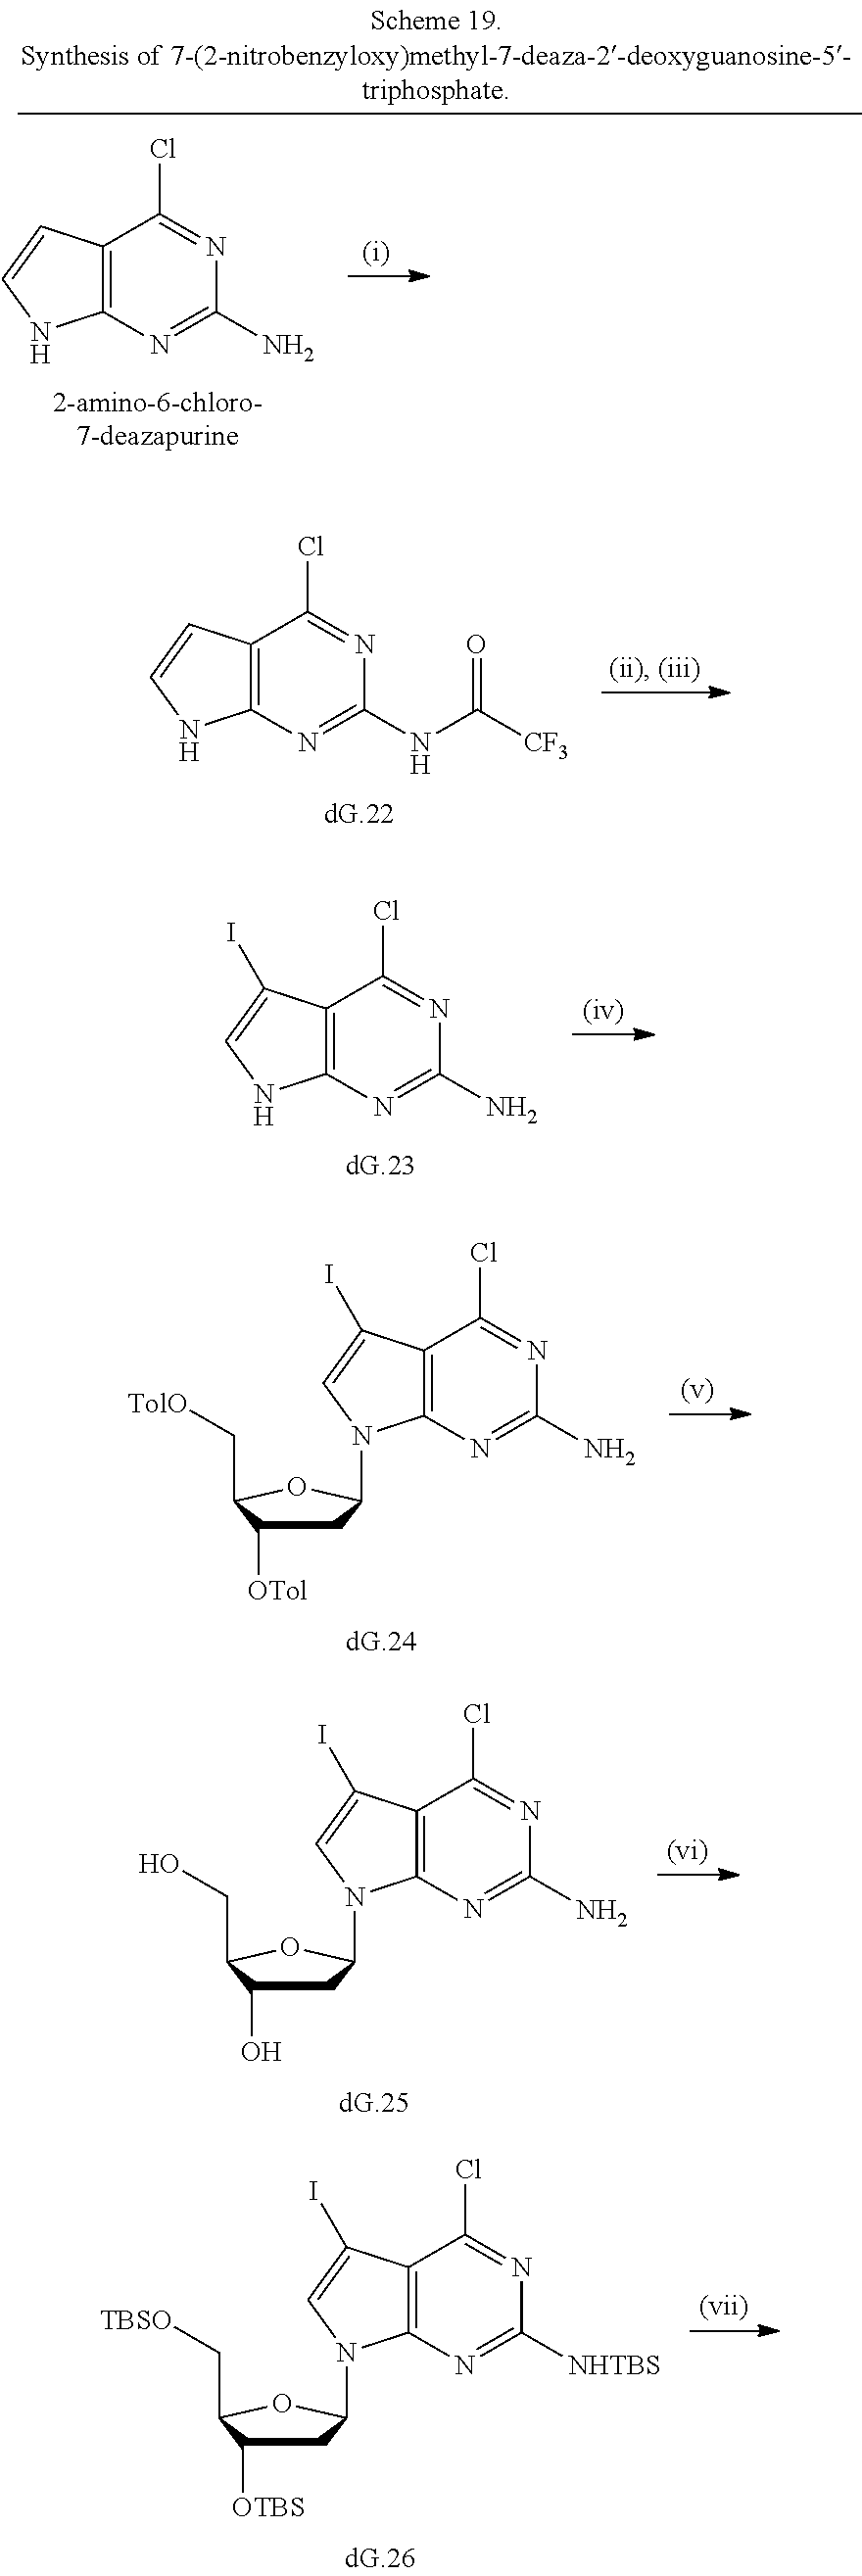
C12=C(N=C(NC([CF3])=O)N=C1Cl)NC=C2.C12=C(N=C(N)N=C1Cl)NC=C2I.C12=C(N=C(N)N=C1Cl)N(C1CC([OTol])C(C[TolO])O1)C=C2I.C12=C(N=C(N)N=C1Cl)N(C1CC(O)C(CO)O1)C=C2I.C12=C(N=C([NHTBS])N=C1Cl)N(C1CC([OTBS])C(C[TBSO])O1)C=C2I.C12=C(N=C(N)N=C1Cl)NC=C2
